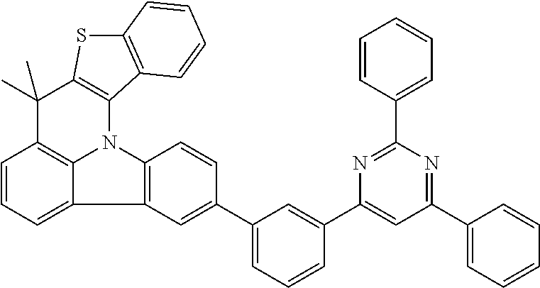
C1=CC=C2C3=C1C(C)(C)C1=C(N3C3=C2C=C(C2=CC=CC(C4=CC(C5=CC=CC=C5)=NC(C5=CC=CC=C5)=N4)=C2)C=C3)C2=C(S1)C=CC=C2
